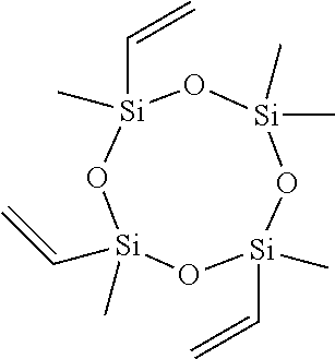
[Si]1(C=C)(C)O[Si](C=C)(C)O[Si](C)(C)O[Si](C=C)(C)O1
